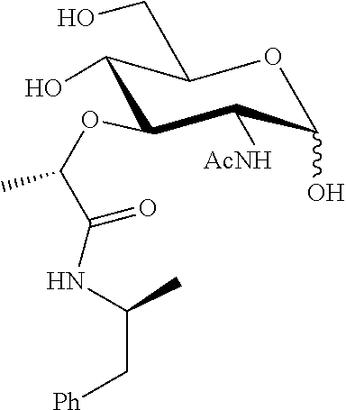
O1C(O)C([AcNH])C(OC(C)C(NC(C)C[Ph])=O)C(O)C1CO
